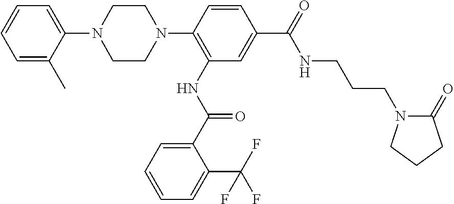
C1=C(C)C(N2CCN(C3=C(NC(C4=CC=CC=C4C(F)(F)F)=O)C=C(C(NCCCN4C(=O)CCC4)=O)C=C3)CC2)=CC=C1
